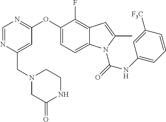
C(C1=CC(OC2=CC=C3C(=C2F)C=C(C)N3C(NC2=CC=CC([F3C])=C2)=O)=NC=N1)N1CC(=O)NCC1
